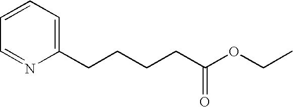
C1=CC=C(CCCCC(OCC)=O)N=C1
